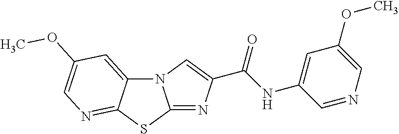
N12C3=CC(OC)=CN=C3SC1=NC(C(NC1=CC(OC)=CN=C1)=O)=C2
